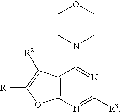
C12=C(N=C([R3])N=C1N1CCOCC1)OC([R1])=C2[R2]
